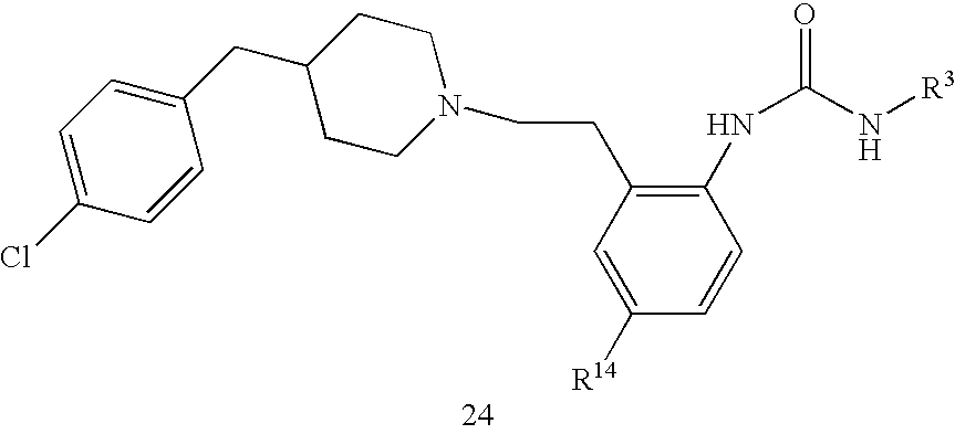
C1=C(Cl)C=CC(CC2CCN(CCC3=C(NC(=O)N[R3])C=CC([R14])=C3)CC2)=C1
